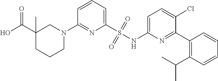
C1=CC=C(S(NC2=CC=C(Cl)C(C3=C(C(C)C)C=CC=C3)=N2)(=O)=O)N=C1N1CC(C(O)=O)(C)CCC1
